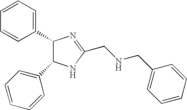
C1(C2C(C3=CC=CC=C3)NC(CNCC3=CC=CC=C3)=N2)=CC=CC=C1
